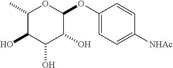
OC1C(O)C(O)C(OC2=CC=C([NHAc])C=C2)OC1C
